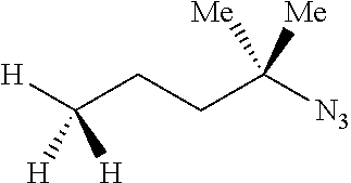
C(CCC([N3])([Me])[Me])([H])([H])[H]
